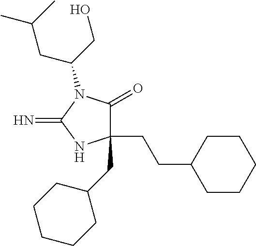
C1(CC2CCCCC2)(CCC2CCCCC2)C(=O)N(C(CO)CC(C)C)C(=N)N1
